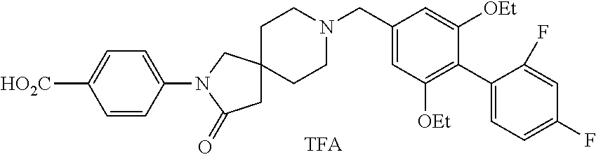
C1C2(CCN(CC3=CC([OEt])=C(C4=CC=C(F)C=C4F)C([OEt])=C3)CC2)CN(C2=CC=C([HO2C])C=C2)C1=O
